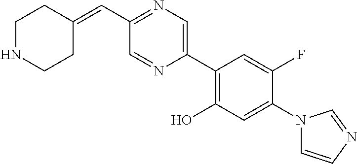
C(C1=NC=C(C2=C(O)C=C(N3C=CN=C3)C(F)=C2)N=C1)=C1CCNCC1
